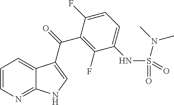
C1=CN=C2C(=C1)C(C(=O)C1=C(F)C(NS(N(C)C)(=O)=O)=CC=C1F)=CN2
